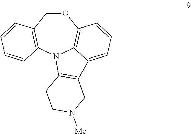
O1CC2=C(N3C4=C1C=CC=C4C1=C3CCN([Me])C1)C=CC=C2
